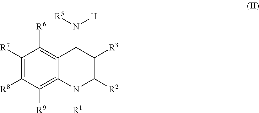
C1([R7])=C([R8])C([R9])=C2C(=C1[R6])C(N([R5])[H])C([R3])C([R2])N2[R1]
